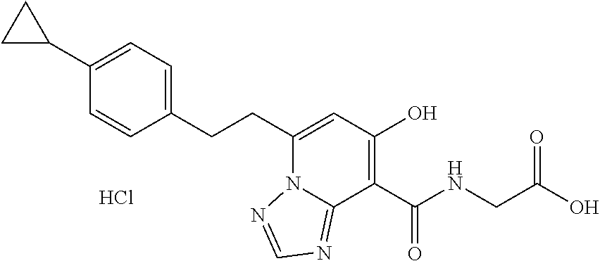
C1(CCC2=CC(O)=C(C(NCC(O)=O)=O)C3=NC=NN23)=CC=C(C2CC2)C=C1.Cl
